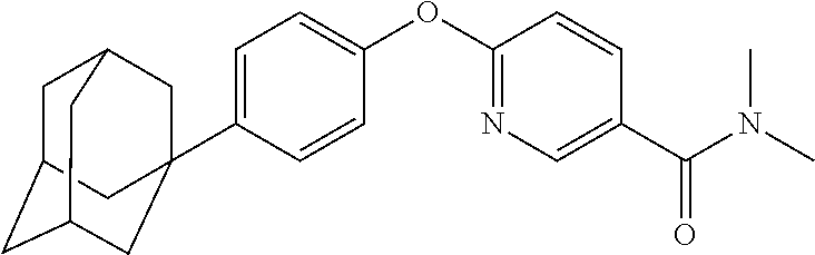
C1=C(C23CC4CC(CC(C2)C4)C3)C=CC(OC2=NC=C(C(N(C)C)=O)C=C2)=C1
